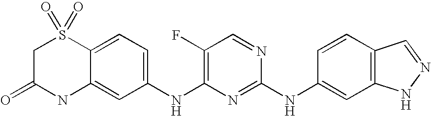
C12=CC=C(NC3=C(F)C=NC(NC4=CC5=C(C=C4)C=NN5)=N3)C=C1NC(=O)CS2(=O)=O
